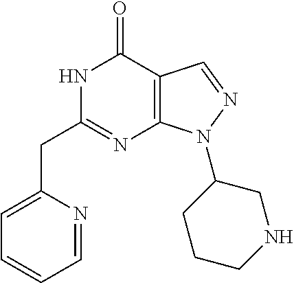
N1C(CC2=CC=CC=N2)=NC2=C(C1=O)C=NN2C1CCCNC1
